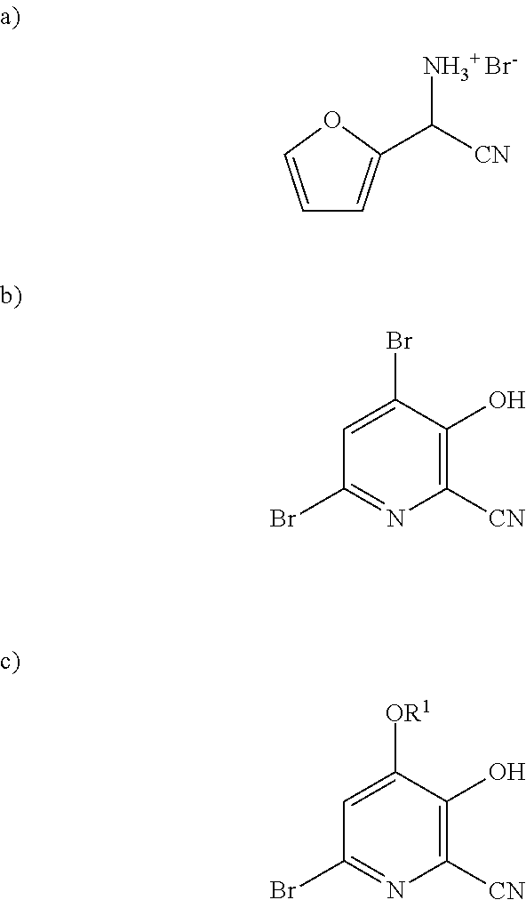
C1=COC(C([NH3+ Br-])[CN])=C1.BrC1=CC(Br)=NC([CN])=C1O.[OR1]C1=CC(Br)=NC([CN])=C1O
